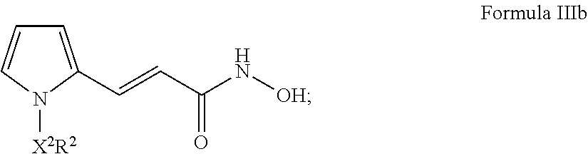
[X2R2]N1C(C=CC(N[OH])=O)=CC=C1
